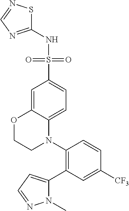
C1=C2C(=CC=C1S(=O)(=O)NC1=NC=NS1)N(C1=C(C3=CC=NN3C)C=C([CF3])C=C1)CCO2
